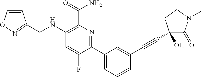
C1(NCC2=NOC=C2)=C(C(=O)N)N=C(C2=CC=CC(C#CC3(O)C(=O)N(C)CC3)=C2)C(F)=C1
